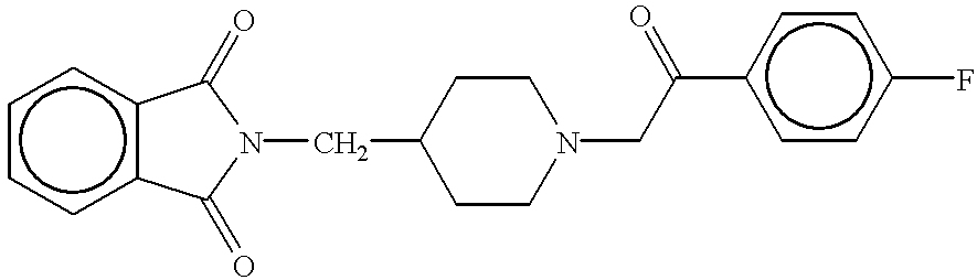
c1ccc2c(c1)C(=O)N(CC1CCN(CC(c3ccc(F)cc3)=O)CC1)C2=O
